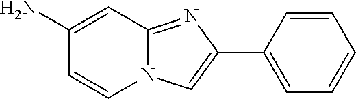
C1(C2=CN3C(=N2)C=C(N)C=C3)=CC=CC=C1
